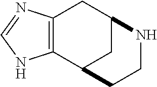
C12=C(CC3CC1CCN3)N=CN2
